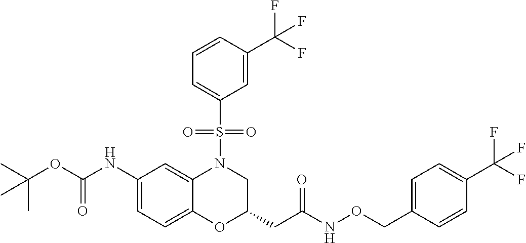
C1(NC(OC(C)(C)C)=O)=CC=C2C(=C1)N(S(C1=CC=CC(C(F)(F)F)=C1)(=O)=O)CC(CC(NOCC1=CC=C(C(F)(F)F)C=C1)=O)O2
